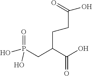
OP(CC(C(O)=O)CCC(O)=O)(=O)O
